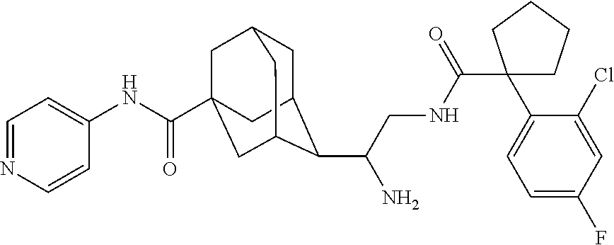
C1C2C(C(CNC(=O)C3(C4=CC=C(F)C=C4Cl)CCCC3)N)C3CC(C(NC4=CC=NC=C4)=O)(CC1C3)C2
